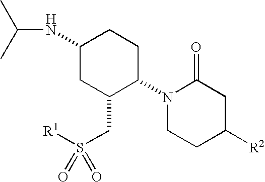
N1(C2CCC(NC(C)C)CC2CS(=O)([R1])=O)CCC([R2])CC1=O
